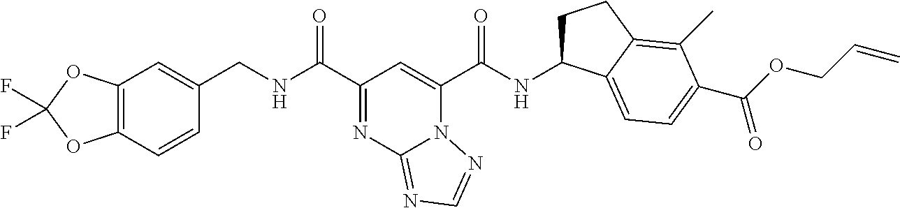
C12=C(C=CC(CNC(C3=NC4=NC=NN4C(C(NC4CCC5=C(C)C(C(=O)OCC=C)=CC=C45)=O)=C3)=O)=C1)OC(F)(F)O2
